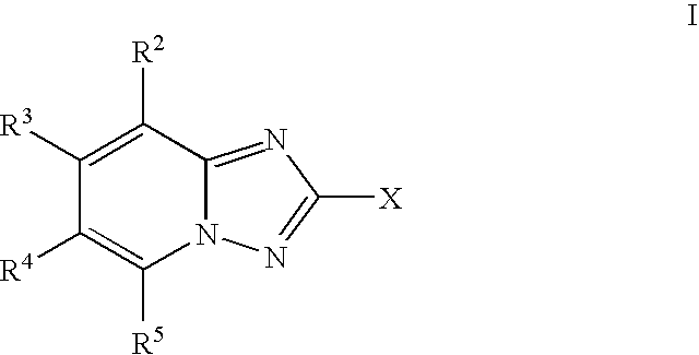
C1([R2])=C([R3])C([R4])=C([R5])N2C1=NC([X])=N2
